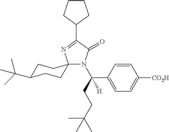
C1C(C(C)(C)C)CCC2(C1)N(C(CCC(C)(C)C)(C1=CC=C([CO2H])C=C1)[H])C(=O)C(C1CCCC1)=N2
